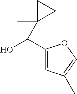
C1(C(O)C2(C)CC2)=CC(C)=CO1
